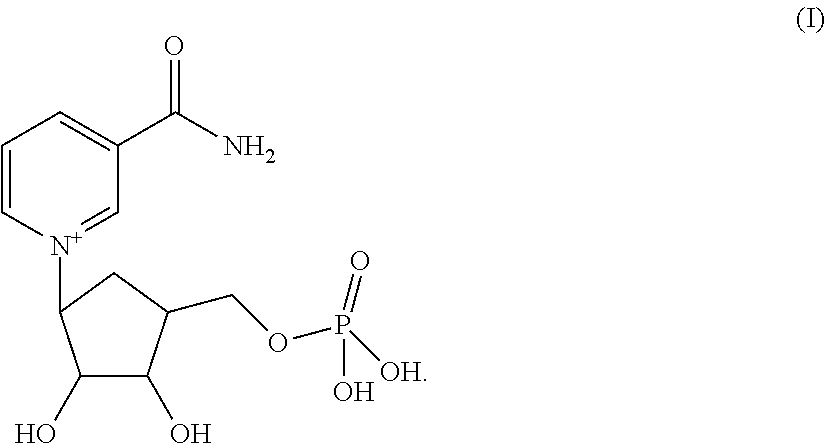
C1=C[N+](C2C(O)C(O)C(COP(=O)([OH])O)C2)=CC(C(=O)N)=C1
